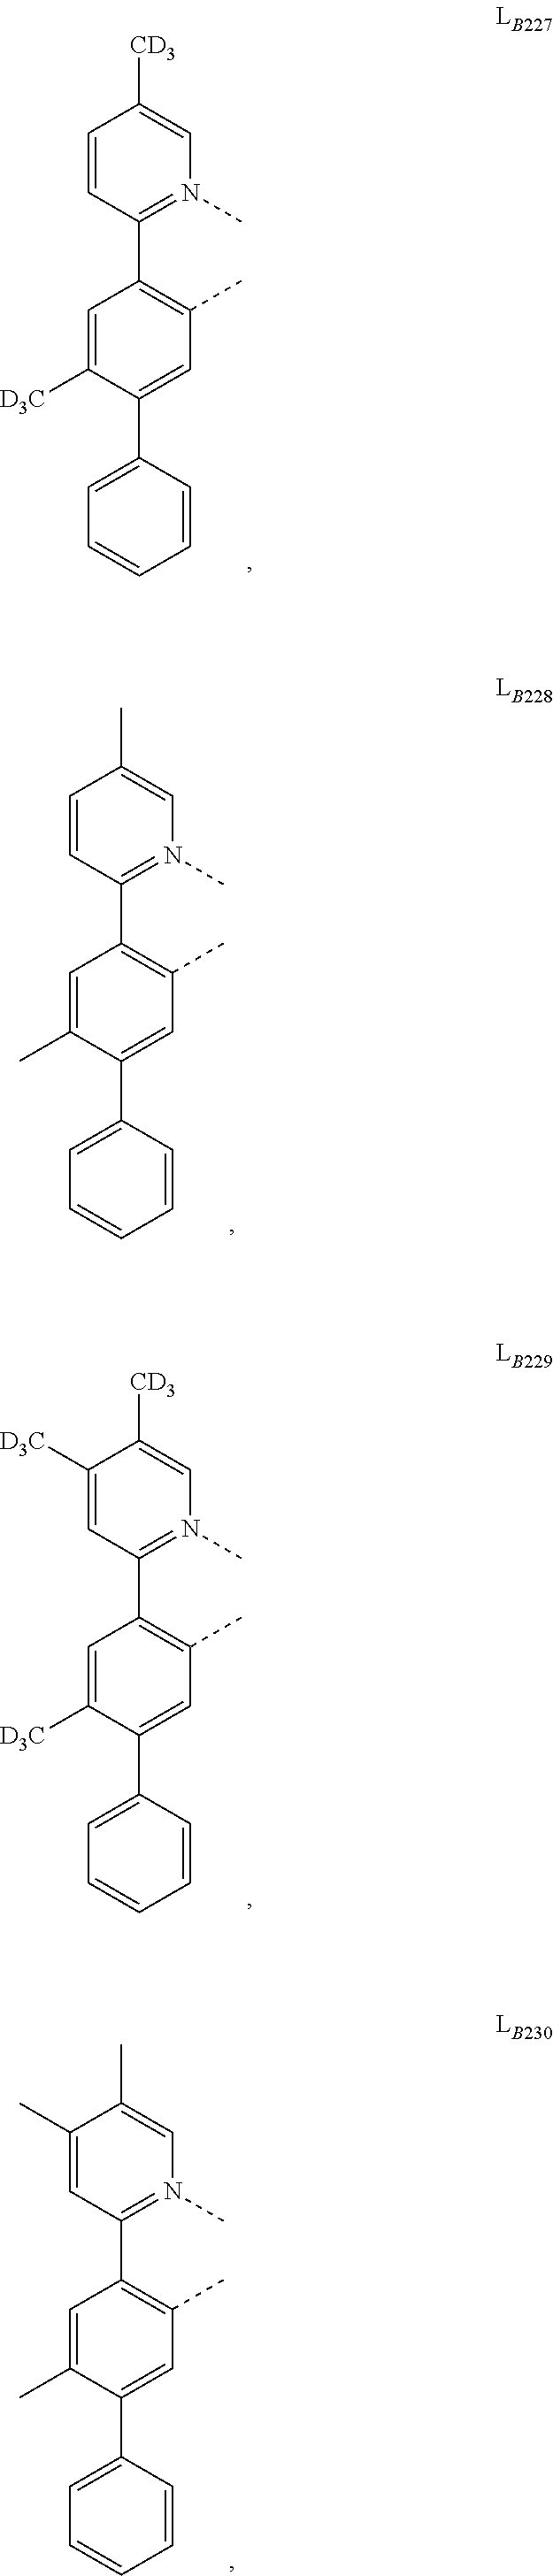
C1([CD3])=CN(C)=C(C2=C(C)C=C(C3=CC=CC=C3)C([D3C])=C2)C=C1.C1=CC(C2=C(C)C=C(C3=CC=CC=C3)C(C)=C2)=N(C)C=C1C.C1(C2=N(C)C=C([CD3])C([D3C])=C2)=C(C)C=C(C2=CC=CC=C2)C([D3C])=C1.C1(C)=CN(C)=C(C2=C(C)C=C(C3=CC=CC=C3)C(C)=C2)C=C1C
